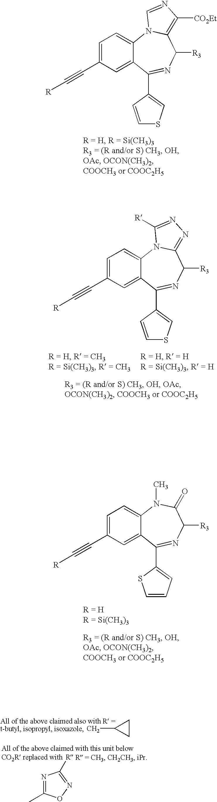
C12=CC=C(C#C[R])C=C1C(C1=CC=CS1)=NC([R3])C(=O)N2C.C1CC1C.N1=C(C)ON=C1[R].C12=CC=C(C#C[R])C=C1C(C1=CSC=C1)=NC([R3])C1=C([CO2Et])N=CN21.C12=CC=C(C#C[R])C=C1C(C1=CSC=C1)=NC([R3])C1=NN=C([R])N21
